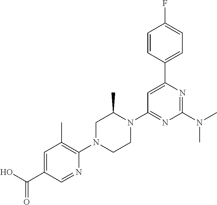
OC(C1=CC(C)=C(N2CCN(C3=NC(N(C)C)=NC(C4=CC=C(F)C=C4)=C3)C(C)C2)N=C1)=O
